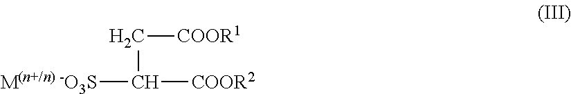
C([COOR1])C([M(n+/n) -O3S])[COOR2]
